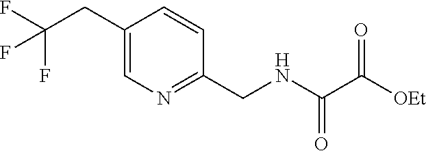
C1(CC(F)(F)F)=CN=C(CNC(C([OEt])=O)=O)C=C1
